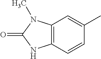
C12=C(C=CC(C)=C1)NC(=O)N2C
